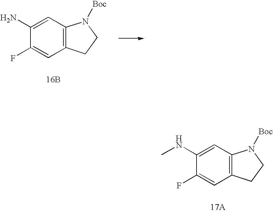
C1(NC)=CC2=C(C=C1F)CCN2[Boc].[17A].C1(N)=CC2=C(C=C1F)CCN2[Boc].[16B]
